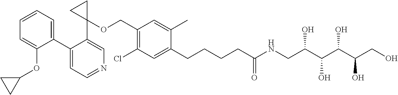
C1(C2=CC=CC=C2OC2CC2)=CC=NC=C1C1(OCC2=C(Cl)C=C(CCCCC(NCC(C(O)C(O)C(CO)O)O)=O)C(C)=C2)CC1
